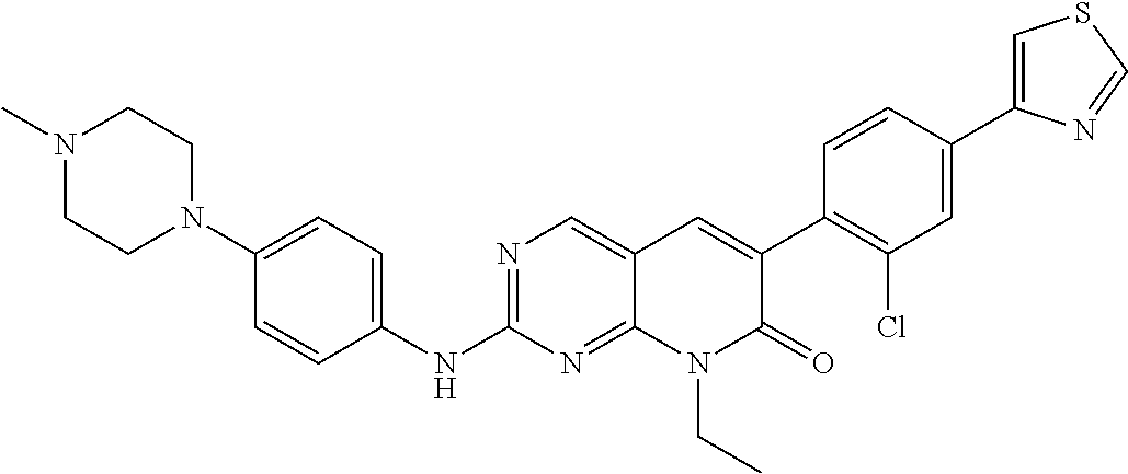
N1(C)CCN(C2=CC=C(NC3=NC=C4C(=N3)N(CC)C(=O)C(C3=C(Cl)C=C(C5=CSC=N5)C=C3)=C4)C=C2)CC1
